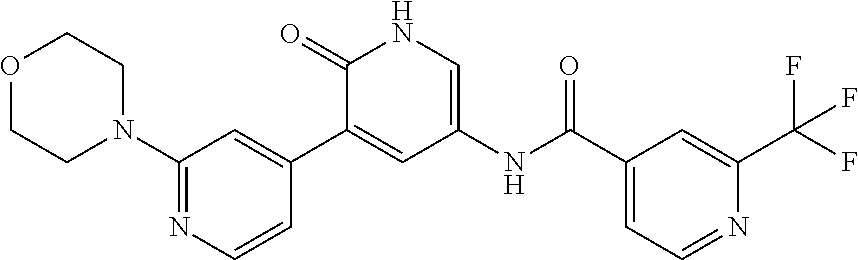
C1(C(NC2=CNC(=O)C(C3=CC(N4CCOCC4)=NC=C3)=C2)=O)=CC=NC(C(F)(F)F)=C1
